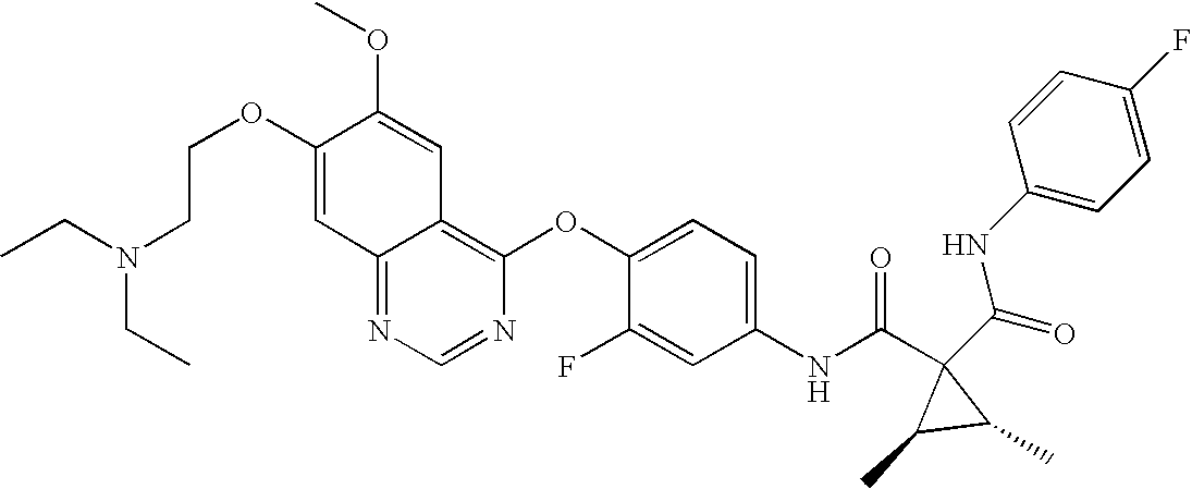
O(C1=CC2=NC=NC(OC3=CC=C(NC(C4(C(=O)NC5=CC=C(F)C=C5)C(C)C4C)=O)C=C3F)=C2C=C1OC)CCN(CC)CC
